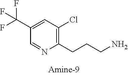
C1(C(F)(F)F)=CC(Cl)=C(CCCN)N=C1
